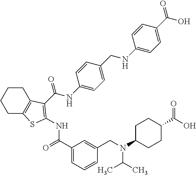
C1CC2=C(CC1)SC(NC(=O)C1=CC=CC(CN(C(C)C)C3CCC(C(O)=O)CC3)=C1)=C2C(NC1=CC=C(CNC2=CC=C(C(O)=O)C=C2)C=C1)=O
